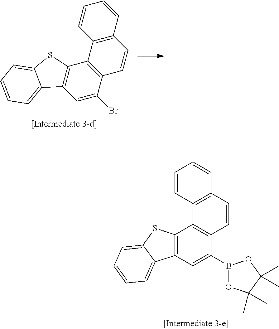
C12=C(C=CC=C1)C=CC1=C2C2=C(C=C1Br)C1=CC=CC=C1S2.C1=CC2=C(C=C1)C=CC1=C2C2=C(C=C1B1OC(C)(C)C(C)(C)O1)C1=CC=CC=C1S2
